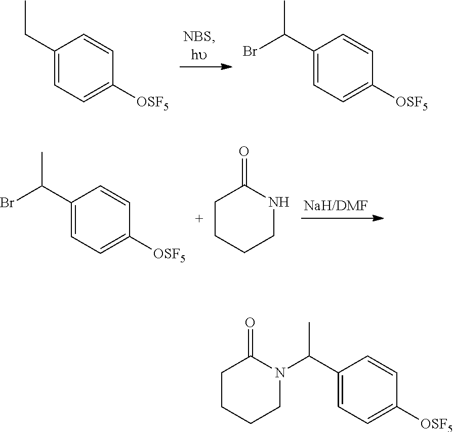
C1(CC)=CC=C([OSF5])C=C1.C1(C(C)Br)=CC=C([OSF5])C=C1.C1(C(C)Br)=CC=C([OSF5])C=C1.C1CCCNC1=O.C1CCCN(C(C2=CC=C([OSF5])C=C2)C)C1=O
